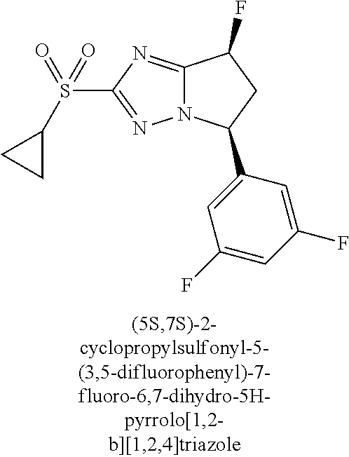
C12=NC(S(=O)(=O)C3CC3)=NN1C(C1=CC(F)=CC(F)=C1)CC2F
